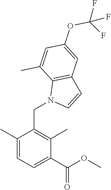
C1(C)=CC=C(C(OC)=O)C(C)=C1CN1C=CC2=C1C(C)=CC(OC(F)(F)F)=C2
